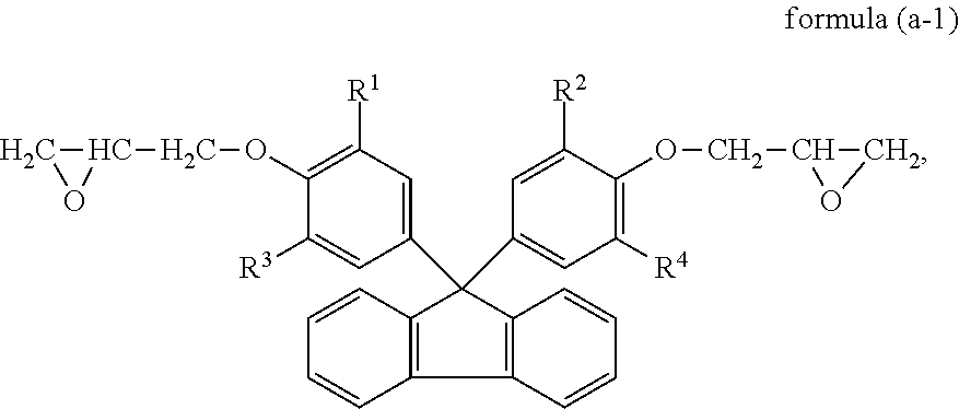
C1(C2(C3=CC([R4])=C(OCC4OC4)C([R2])=C3)C3=C(C=CC=C3)C3=C2C=CC=C3)=CC([R1])=C(OCC2CO2)C([R3])=C1
